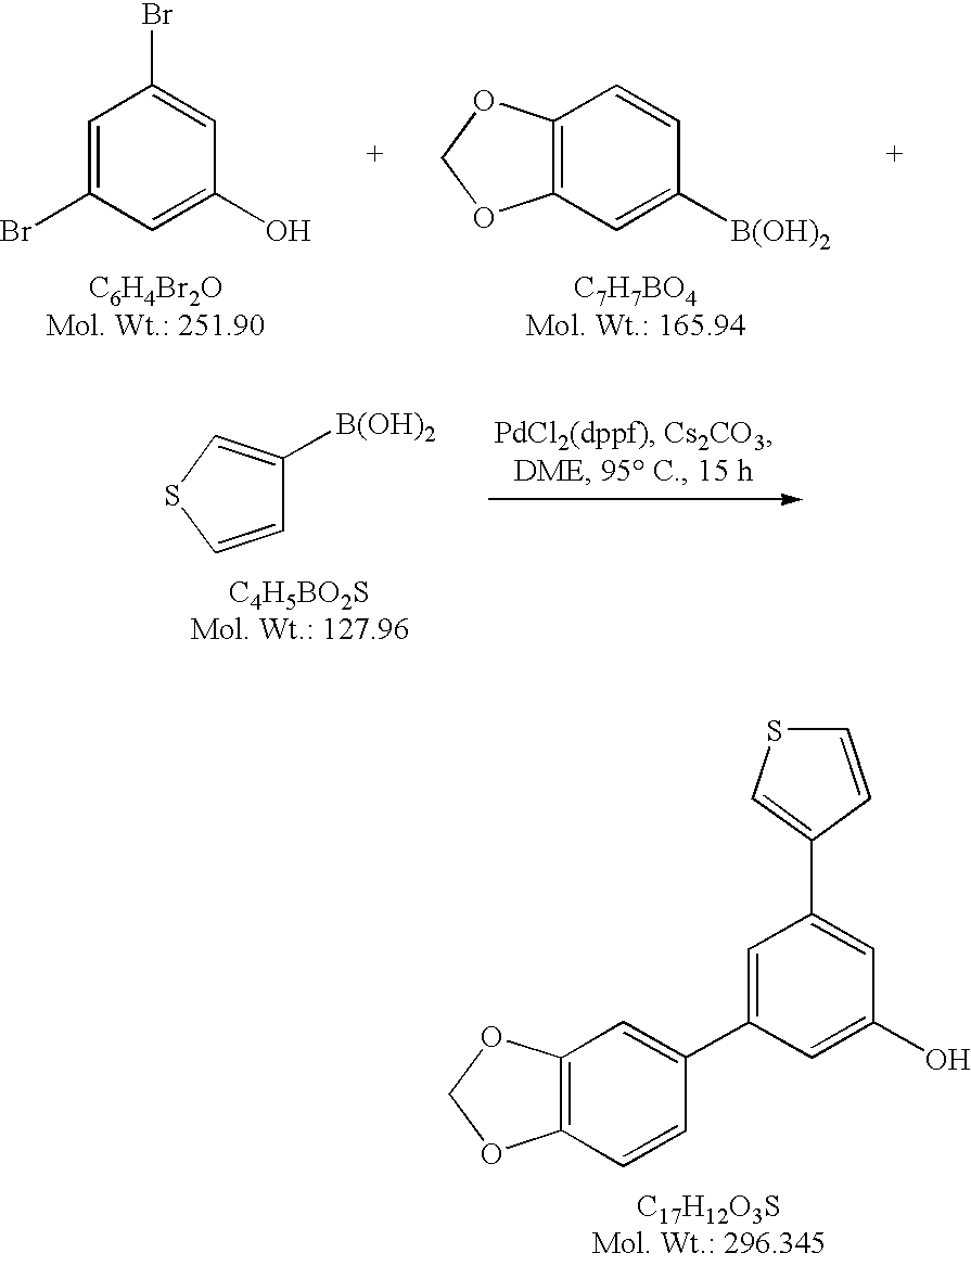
C1=C(Br)C=C(O)C=C1Br.C12=C(C=C([B(OH)2])C=C1)OCO2.C1=CSC=C1[B(OH)2].C12=C(C=CC(C3=CC(C4=CSC=C4)=CC(O)=C3)=C1)OCO2
